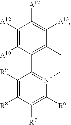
C1([A12])=C([A10])C(C2=N(C)C([R6])=C([R7])C([R8])=C2[R9])=C(C)C([A13])=C1[A12]
